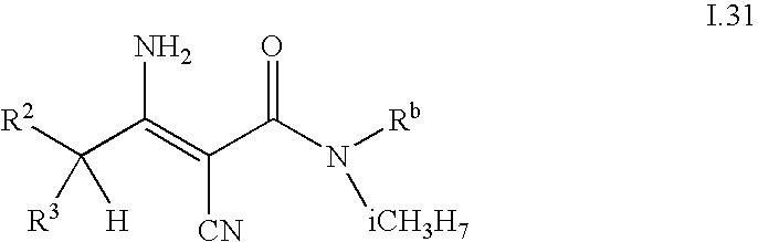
[R2]C(C(=C(C(N([Rb])[iCH3H7])=O)[CN])N)([H])[R3]
